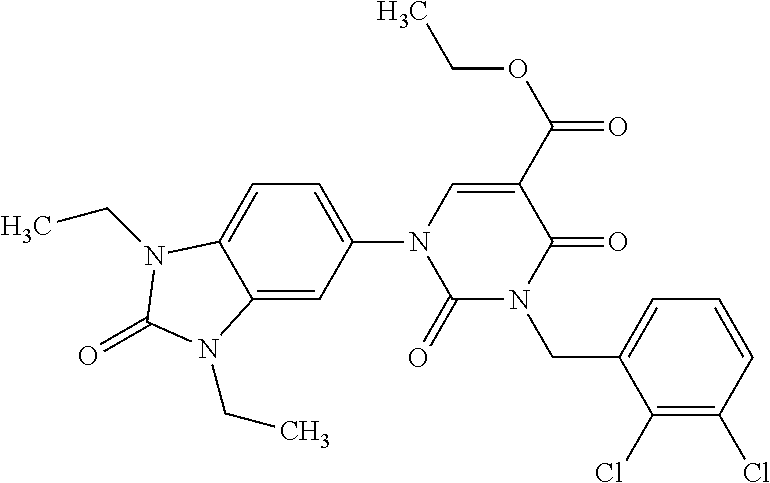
C12=CC(N3C(=O)N(CC4=CC=CC(Cl)=C4Cl)C(=O)C(C(=O)OCC)=C3)=CC=C1N(CC)C(=O)N2CC
